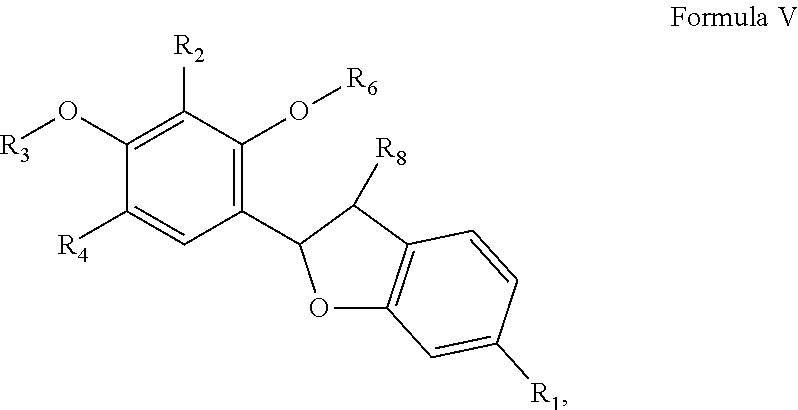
C1(O[R3])=C([R2])C(O[R6])=C(C2OC3=C(C2[R8])C=CC([R1])=C3)C=C1[R4]
